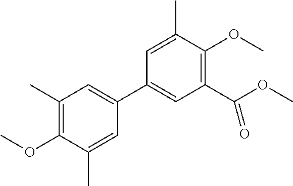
C1(C)=C(OC)C(C)=CC(C2=CC(C(OC)=O)=C(OC)C(C)=C2)=C1
